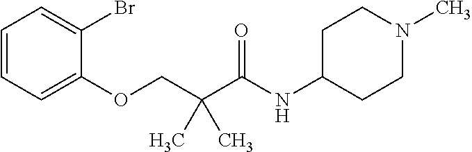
C1=CC=C(OCC(C(=O)NC2CCN(C)CC2)(C)C)C(Br)=C1
